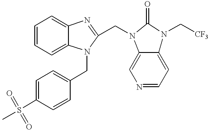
C1=CC=C2C(=C1)N=C(CN1C(=O)N(C[CF3])C3=CC=NC=C31)N2CC1=CC=C(S(C)(=O)=O)C=C1
